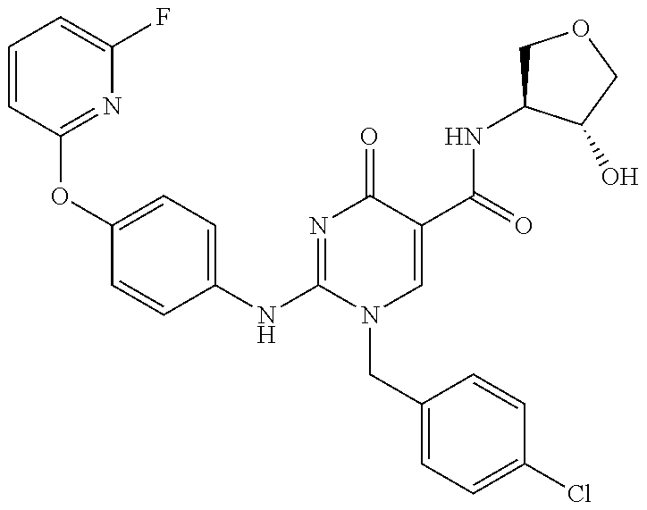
C1=CC(OC2=CC=C(NC3=NC(=O)C(C(NC4COCC4O)=O)=CN3CC3=CC=C(Cl)C=C3)C=C2)=NC(F)=C1
